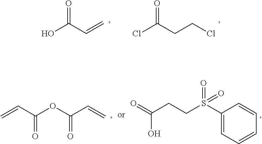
O=C(C=C)O.O=C(CCCl)Cl.C(=O)(C=C)OC(C=C)=O.O=C(O)CCS(C1=CC=CC=C1)(=O)=O
